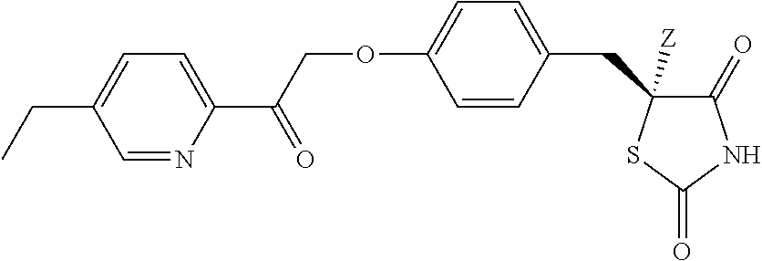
C1=CC(CC2([Z])C(=O)NC(=O)S2)=CC=C1OCC(C1=CC=C(CC)C=N1)=O
